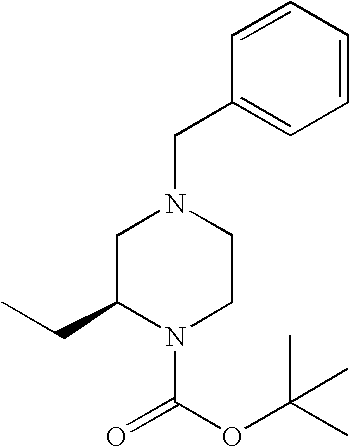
C1=CC(CN2CC(CC)N(C(OC(C)(C)C)=O)CC2)=CC=C1
